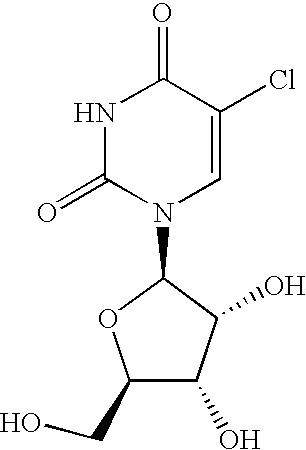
C1(CO)C(O)C(O)C(N2C=C(Cl)C(=O)NC2=O)O1
